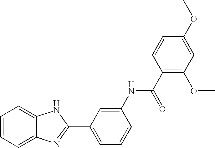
C1=CC=C2C(=C1)NC(C1=CC=CC(NC(C3=C(OC)C=C(OC)C=C3)=O)=C1)=N2
